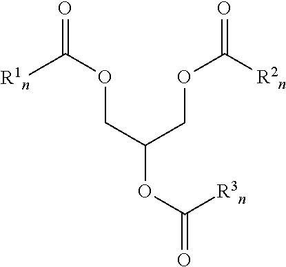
[R1n]C(OCC(OC(=O)[R3n])COC(=O)[R2n])=O
